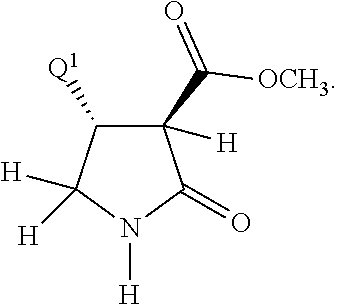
C1([Q1])C(C(=O)[OCH3])([H])C(=O)N([H])C1([H])[H]
